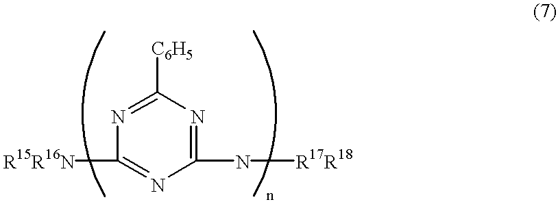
C1([R15R16N])=NC(N[R17R18])=NC([C6H5])=N1
